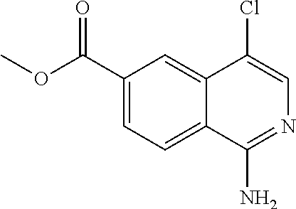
C12=CC(C(OC)=O)=CC=C1C(N)=NC=C2Cl
